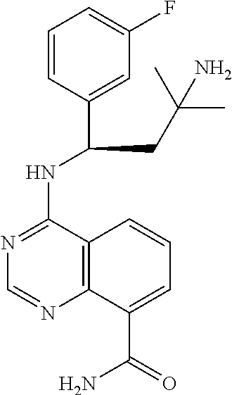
C1=CC(C(NC2=NC=NC3=C2C=CC=C3C(=O)N)CC(C)(C)N)=CC(F)=C1
